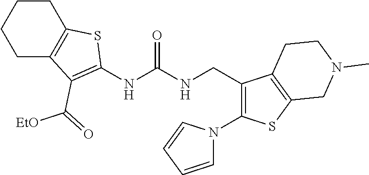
C1C2=C(CCC1)SC(NC(NCC1=C(N3C=CC=C3)SC3=C1CCN(C)C3)=O)=C2C(=O)[EtO]
